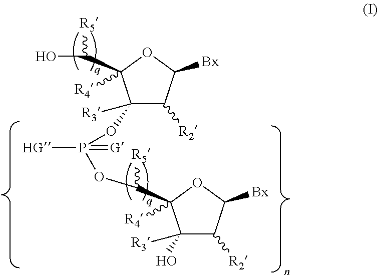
C1(O)([R3])C([R2])C([Bx])OC1(C([R5])OP(OC1([R3])C([R2])C([Bx])OC1(C(O)[R5])[R4])([HG])=[G])[R4]
